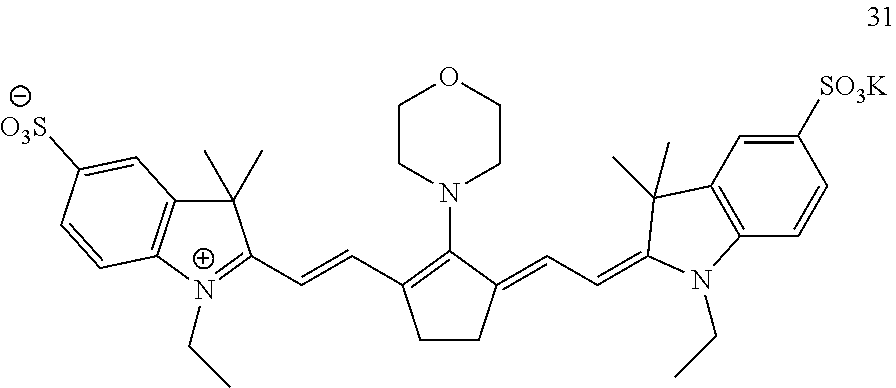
C1CN(C2=C(C=CC3=[N+](CC)C4=C(C3(C)C)C=C([O3S])C=C4)CCC2=CC=C2C(C)(C)C3=C(C=CC([SO3K])=C3)N2CC)CCO1
